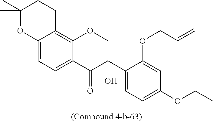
C1(C2(O)COC3=C4C(=CC=C3C2=O)OC(C)(C)CC4)=CC=C(OCC)C=C1OCC=C
